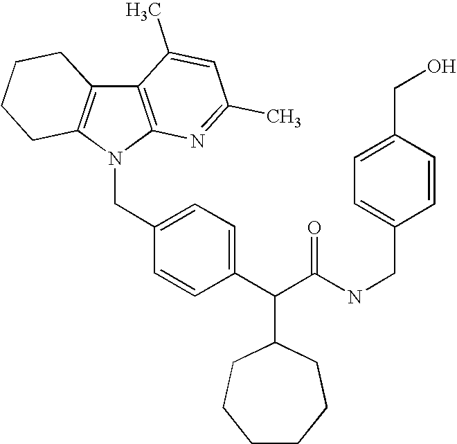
C12=C(N(CC3=CC=C(C(C(NCC4=CC=C(CO)C=C4)=O)C4CCCCCC4)C=C3)C3=C1CCCC3)N=C(C)C=C2C
